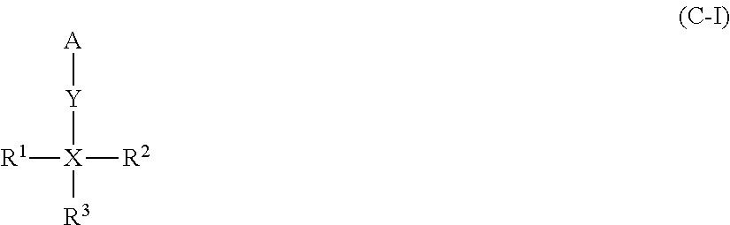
[A][Y][X]([R1])([R3])[R2]
